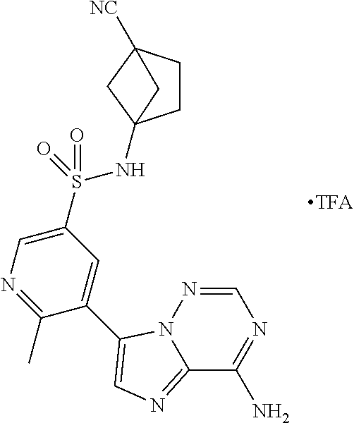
C12=NC=C(C3=CC(S(=O)(=O)NC45CCC([NC])(C4)C5)=CN=C3C)N1N=CN=C2N.[TFA]
